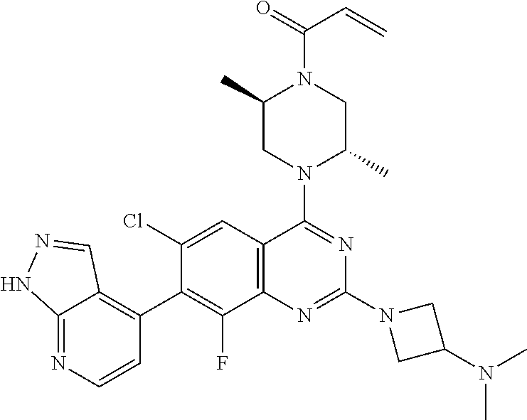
C12=NC=CC(C3=C(F)C4=C(C=C3Cl)C(N3C(C)CN(C(=O)C=C)C(C)C3)=NC(N3CC(N(C)C)C3)=N4)=C1C=NN2
